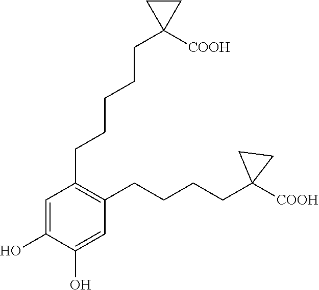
C1(CCCCCC2([COOH])CC2)=C(CCCCC2([COOH])CC2)C=C(O)C(O)=C1
